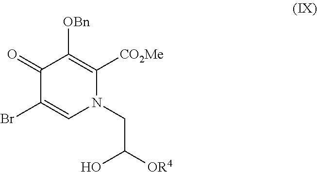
C1(=O)C(Br)=CN(CC([OR4])O)C([CO2Me])=C1[OBn]
